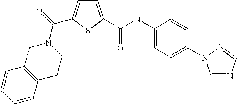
C1=C(C(NC2=CC=C(N3C=NC=N3)C=C2)=O)SC(C(=O)N2CC3=C(CC2)C=CC=C3)=C1
